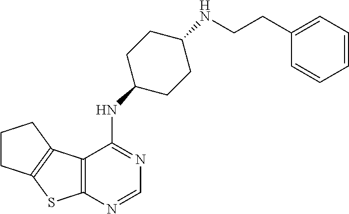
N(C1CCC(NC2=NC=NC3=C2C2=C(S3)CCC2)CC1)CCC1=CC=CC=C1
